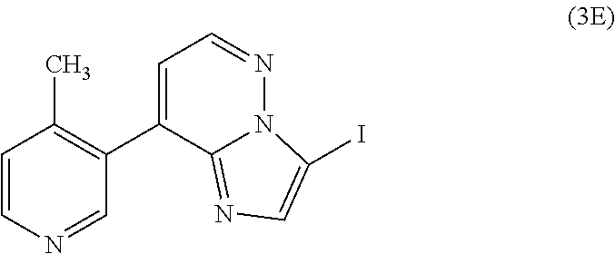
C1=C(C2=C(C)C=CN=C2)C2=NC=C(I)N2N=C1
